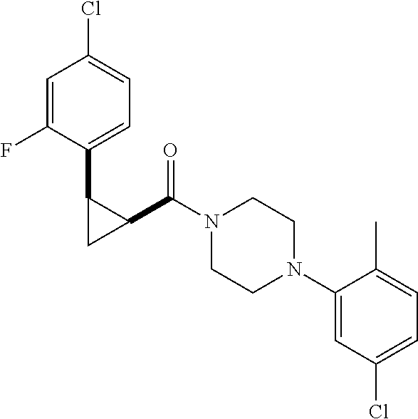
N1(C(C2C(C3=CC=C(Cl)C=C3F)C2)=O)CCN(C2=CC(Cl)=CC=C2C)CC1
